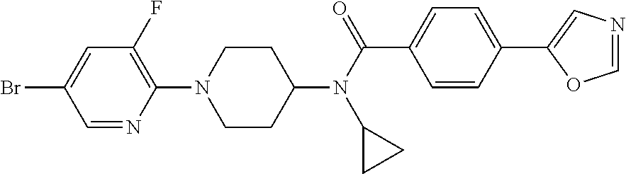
C1CC(N(C(C2=CC=C(C3=CN=CO3)C=C2)=O)C2CC2)CCN1C1=C(F)C=C(Br)C=N1
